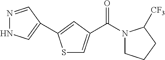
N1=CC(C2=CC(C(=O)N3CCCC3[CF3])=CS2)=CN1
